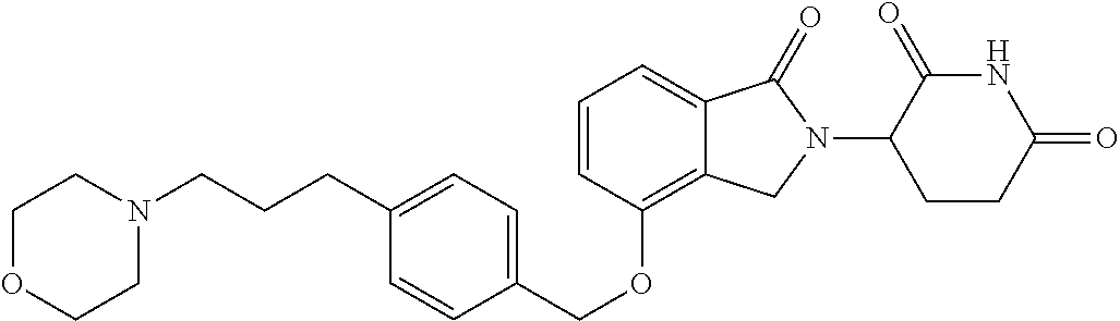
C(OC1=C2C(=CC=C1)C(=O)N(C1C(=O)NC(=O)CC1)C2)C1=CC=C(CCCN2CCOCC2)C=C1
